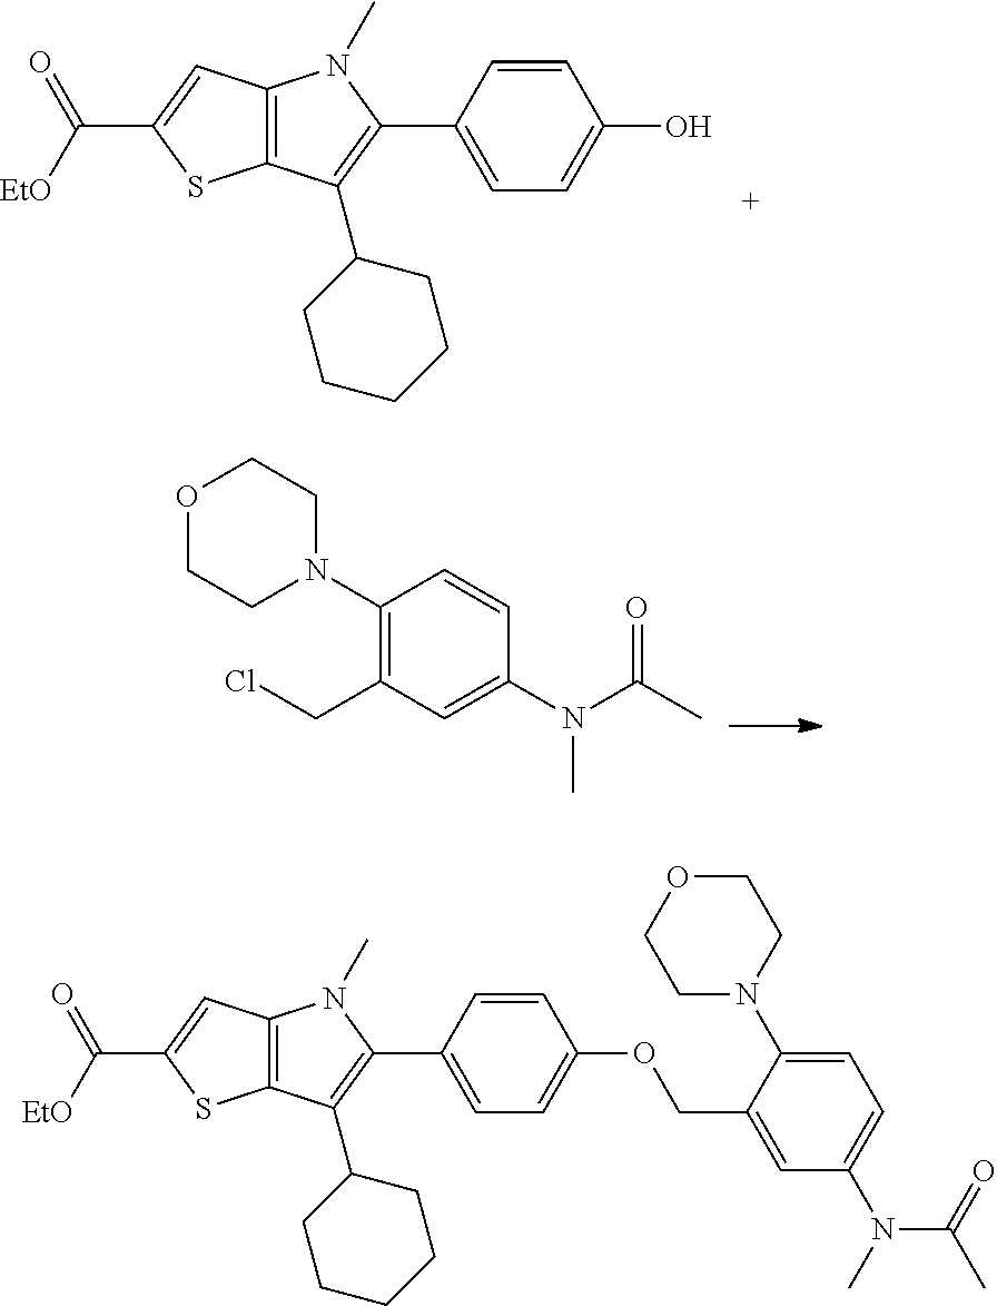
C12=C(C(C3CCCCC3)=C(C3=CC=C(O)C=C3)N1C)SC(C([EtO])=O)=C2.C1(N2CCOCC2)=C(CCl)C=C(N(C(C)=O)C)C=C1.C12=C(C(C3CCCCC3)=C(C3=CC=C(OCC4=CC(N(C)C(=O)C)=CC=C4N4CCOCC4)C=C3)N1C)SC(C([EtO])=O)=C2
